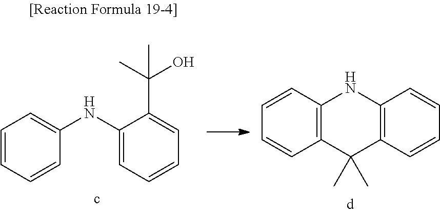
C1=CC=CC(NC2=CC=CC=C2C(O)(C)C)=C1.C1=CC2=C(C=C1)C(C)(C)C1=C(N2)C=CC=C1
